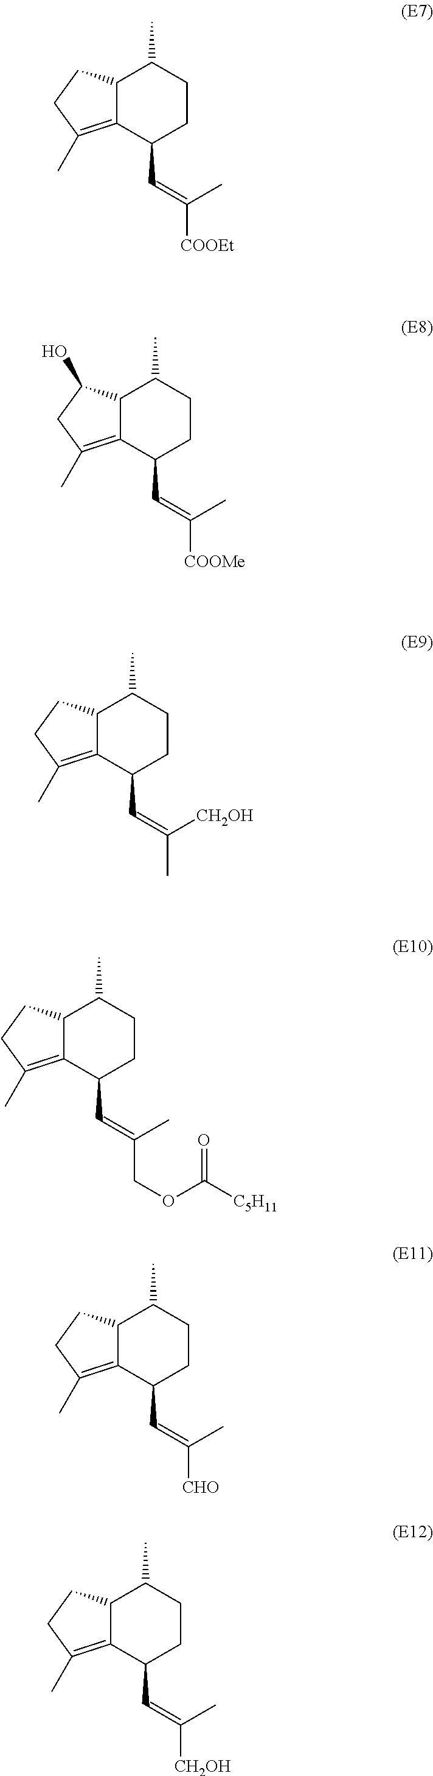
C12C(=C(C)CC1)C(C=C([COOEt])C)CCC2C.C12C(=C(C)CC1O)C(C=C([COOMe])C)CCC2C.C12C(=C(C)CC1)C(C=C(C)[CH2OH])CCC2C.C12C(=C(C)CC1)C(C=C(COC([C5H11])=O)C)CCC2C.C12C(=C(C)CC1)C(C=C([CHO])C)CCC2C.C12C(=C(C)CC1)C(C=C([CH2OH])C)CCC2C
